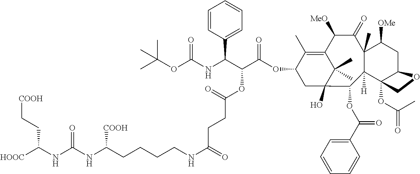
[HOOC]C(NC(NC(CCCCNC(=O)CCC(=O)OC(C(NC(OC(C)(C)C)=O)C1=CC=CC=C1)C(OC1CC2(O)C(C)(C)C(=C1C)C([MeO])C(=O)C1(C)C([H])(C3(OC(C)=O)C(CC1[OMe])OC3)C2OC(=O)C1=CC=CC=C1)=O)[COOH])=O)CC[COOH]
